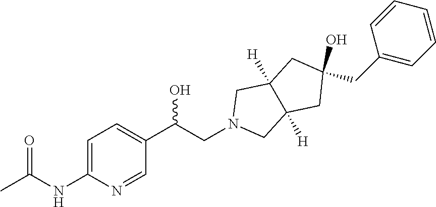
C1=C(C(CN2CC3([H])C([H])(C2)CC(CC2=CC=CC=C2)(O)C3)O)C=NC(NC(C)=O)=C1
